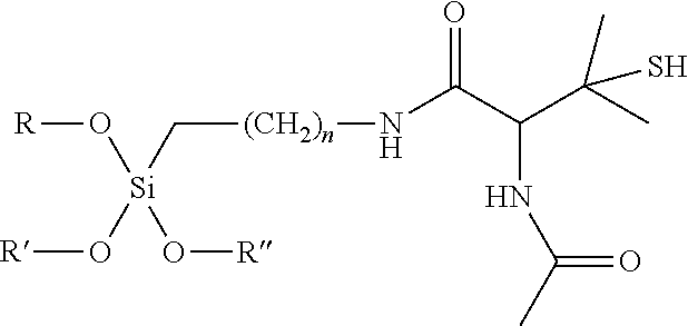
[R]O[Si](O[R])(C[(CH2)n]NC(C(NC(C)=O)C(C)(C)S)=O)O[R]
